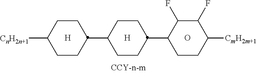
[H].O.[H].C1CC(C2C(F)C(F)C([CmH2m+1])CC2)CCC1C1CCC([CnH2n+1])CC1
